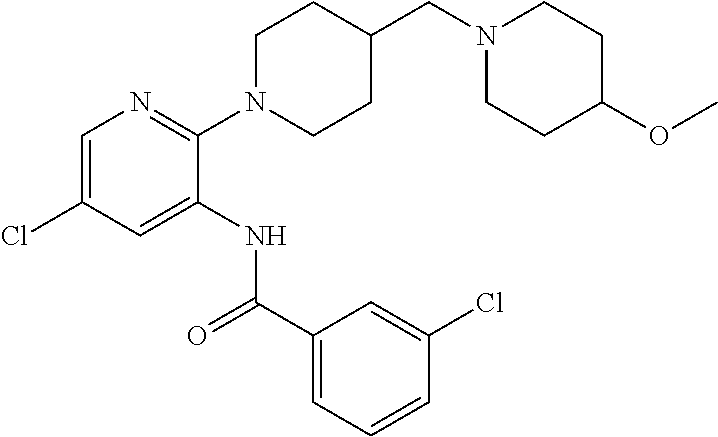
C1(N2CCC(CN3CCC(OC)CC3)CC2)=NC=C(Cl)C=C1NC(C1=CC=CC(Cl)=C1)=O
